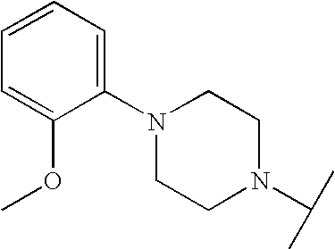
C1N(C(C)C)CCN(C2=CC=CC=C2OC)C1
